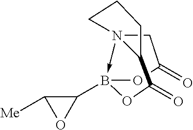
N123->B(C4C([Me])O4)(OC(=O)C1)OC(=O)C2CCC3
